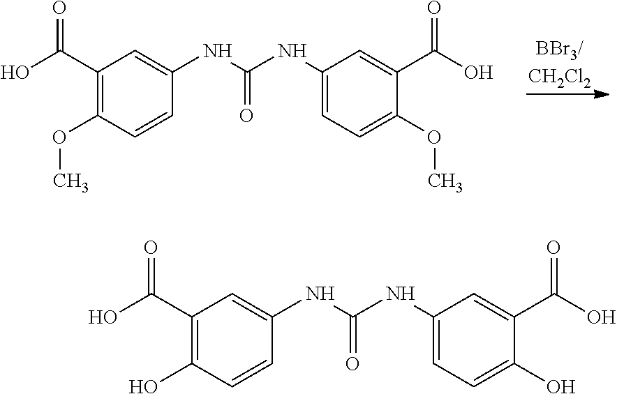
[BBr3/CH2Cl2].OC(C1=C(OC)C=CC(NC(NC2=CC=C(OC)C(C(O)=O)=C2)=O)=C1)=O.C1(NC(NC2=CC(C(O)=O)=C(O)C=C2)=O)=CC=C(O)C(C(O)=O)=C1
